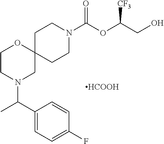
C12(CCN(C(OC(CO)[CF3])=O)CC1)OCCN(C(C1=CC=C(F)C=C1)C)C2.[HCOOH]
